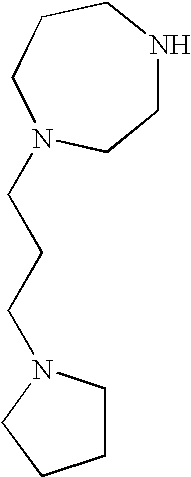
N1CCN(CCCN2CCCC2)CCC1
